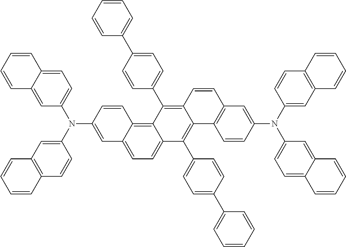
C1=C(N(C2=CC3=C(C=C2)C=CC=C3)C2=CC=C3C(=C2)C=CC=C3)C=CC2=C3C(=CC=C12)C(C1=CC=C(C2=CC=CC=C2)C=C1)=C1C(=C3C2=CC=C(C3=CC=CC=C3)C=C2)C=CC2=C1C=CC(N(C1=CC3=C(C=C1)C=CC=C3)C1=CC=C3C(=C1)C=CC=C3)=C2
